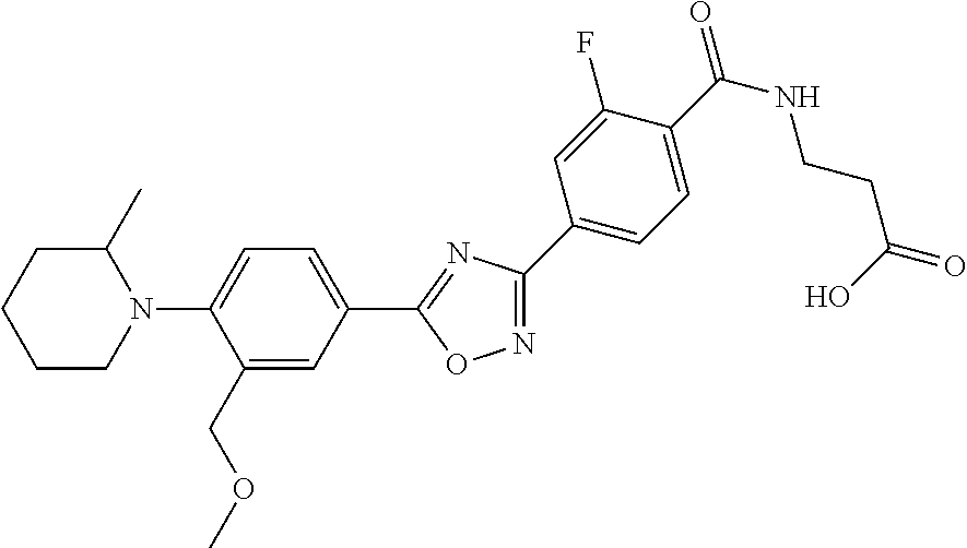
N1=C(C2=CC=C(C(=O)NCCC(O)=O)C(F)=C2)N=C(C2=CC=C(N3C(C)CCCC3)C(COC)=C2)O1
